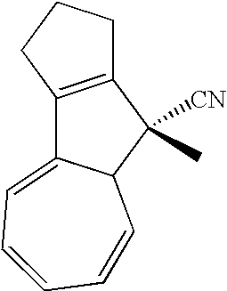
C12=C(CCC1)C1=CC=CC=CC1C2([CN])C
